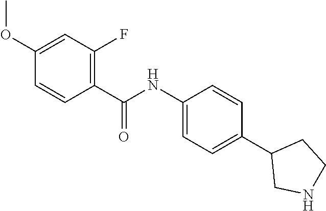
C1(NC(=O)C2=C(F)C=C(OC)C=C2)=CC=C(C2CNCC2)C=C1
